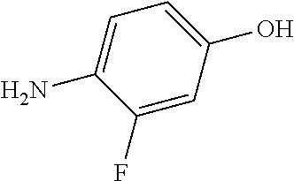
C1=C(O)C=C(F)C(N)=C1
